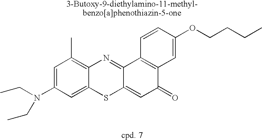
N(CC)(C1=CC(C)=C2C(=C1)SC1=CC(=O)C3=C(C1=N2)C=CC(OCCCC)=C3)CC
